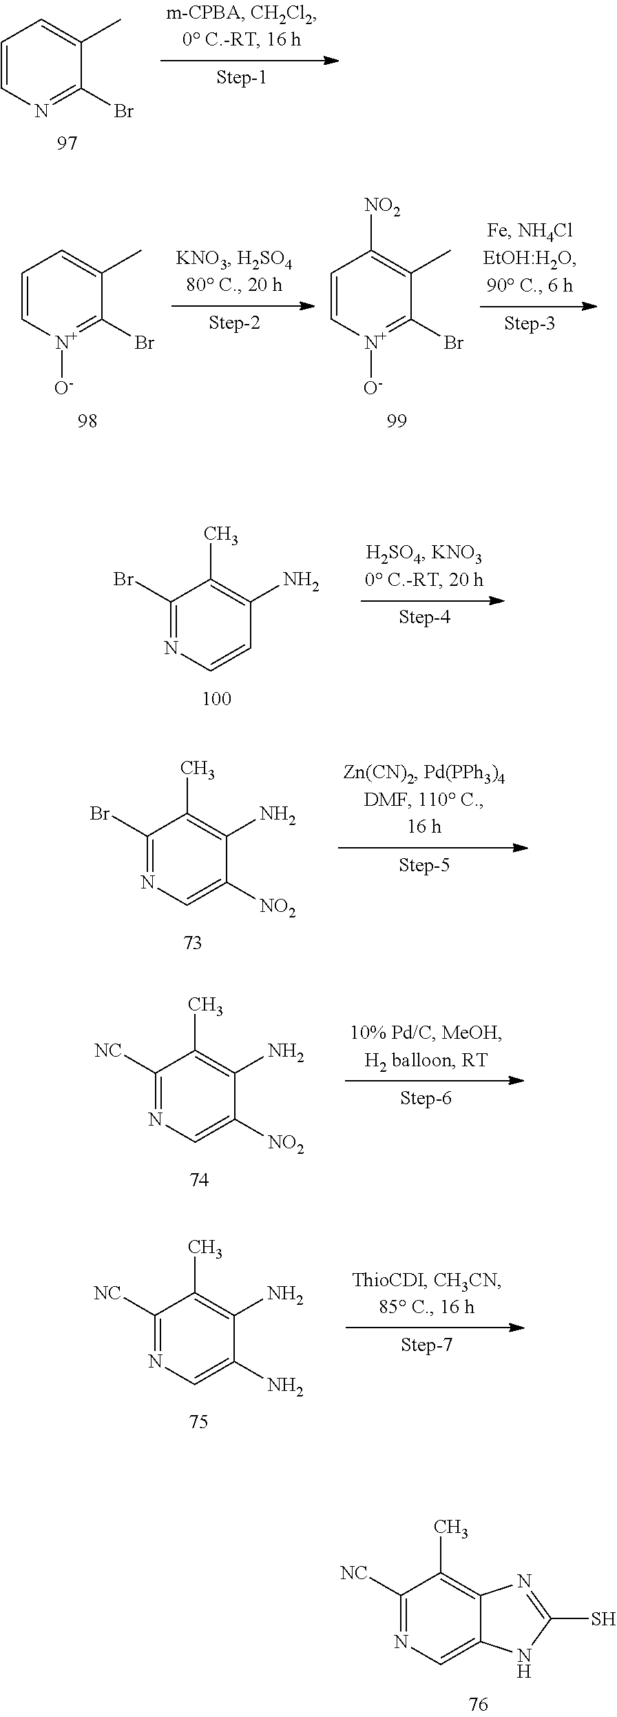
C1=CN=C(Br)C(C)=C1.C1=C[N+]([O-])=C(Br)C(C)=C1.C1=C[N+]([O-])=C(Br)C(C)=C1[NO2].C1(Br)=NC=CC(N)=C1C.C1(Br)=NC=C([NO2])C(N)=C1C.C1([NC])=NC=C([NO2])C(N)=C1C.C1([NC])=NC=C(N)C(N)=C1C.C1([NC])=NC=C2C(=C1C)N=C(S)N2
